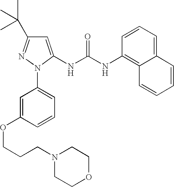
C1=C(NC(NC2=C3C(=CC=C2)C=CC=C3)=O)N(C2=CC=CC(OCCCN3CCOCC3)=C2)N=C1C(C)(C)C
